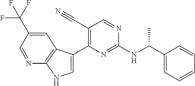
N(C1=NC(C2=CNC3=C2C=C(C(F)(F)F)C=N3)=C(C#N)C=N1)C(C1=CC=CC=C1)C
